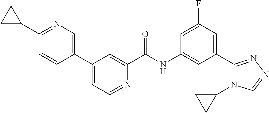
C1(C2CC2)=NC=C(C2=CC=NC(C(NC3=CC(C4=NN=CN4C4CC4)=CC(F)=C3)=O)=C2)C=C1
